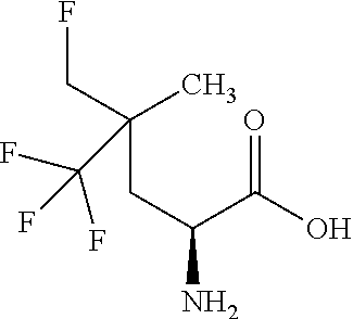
C(CC(N)C(=O)O)(C)(CF)C(F)(F)F
